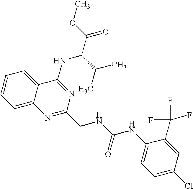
C1=CC=C2C(=C1)C(NC(C(C)C)C(=O)OC)=NC(CNC(NC1=CC=C(Cl)C=C1C(F)(F)F)=O)=N2
